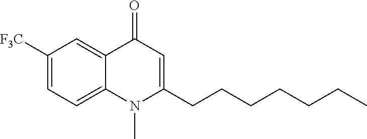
C1([F3C])=CC=C2C(=C1)C(=O)C=C(CCCCCCC)N2C
